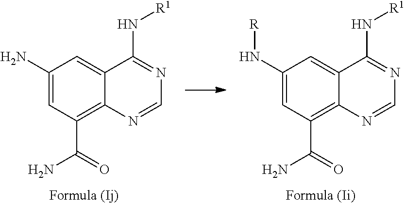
C1(N[R])=CC(C(N)=O)=C2C(=C1)C(N[R1])=NC=N2.C1(N)=CC(C(N)=O)=C2C(=C1)C(N[R1])=NC=N2
